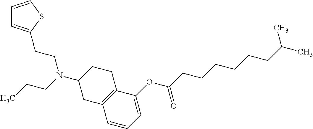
C1(OC(CCCCCCC(C)C)=O)=CC=CC2=C1CCC(N(CCC)CCC1=CC=CS1)C2
